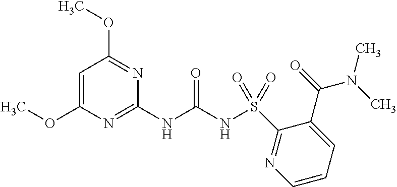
COC1=CC(OC)=NC(NC(NS(=O)(C2=NC=CC=C2C(N(C)C)=O)=O)=O)=N1
